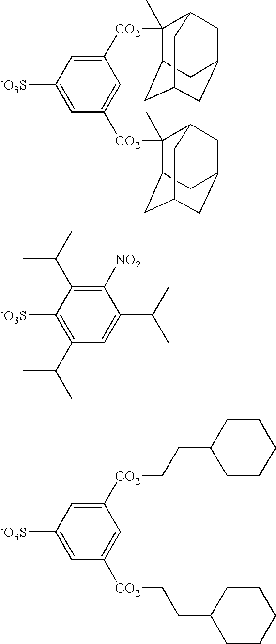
C1([CO2]C2(C)C3CC4CC(CC2C4)C3)=CC([-O3S])=CC([CO2]C2(C)C3CC4CC(CC2C4)C3)=C1.C1([NO2])=C(C(C)C)C([-O3S])=C(C(C)C)C=C1C(C)C.C1([CO2]CCC2CCCCC2)=CC([-O3S])=CC([CO2]CCC2CCCCC2)=C1
